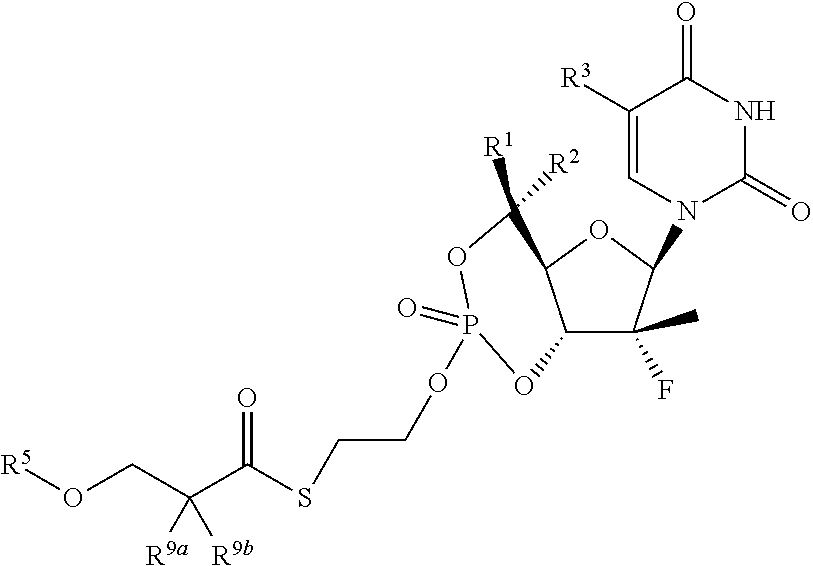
C1([R1])([R2])C2C(C(F)(C)C(N3C(=O)NC(=O)C([R3])=C3)O2)OP(=O)(OCCSC(C(CO[R5])([R9a])[R9b])=O)O1
